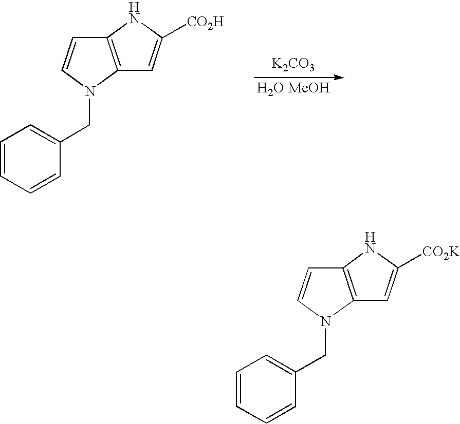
C1=CC=CC(CN2C=CC3=C2C=C([CO2H])N3)=C1.[K2CO3].[H2O MeOH].C1=CC=CC(CN2C=CC3=C2C=C([CO2K])N3)=C1
